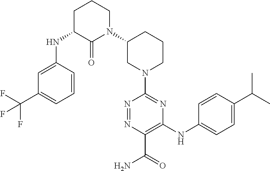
N1=NC(C(=O)N)=C(NC2=CC=C(C(C)C)C=C2)N=C1N1CCCC(N2CCCC(NC3=CC(C(F)(F)F)=CC=C3)C2=O)C1
